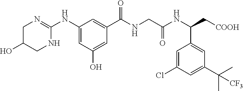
C1C(O)CNC(NC2=CC(O)=CC(C(NCC(=O)NC(C3=CC(C(C)(C)[CF3])=CC(Cl)=C3)C[COOH])=O)=C2)=N1
